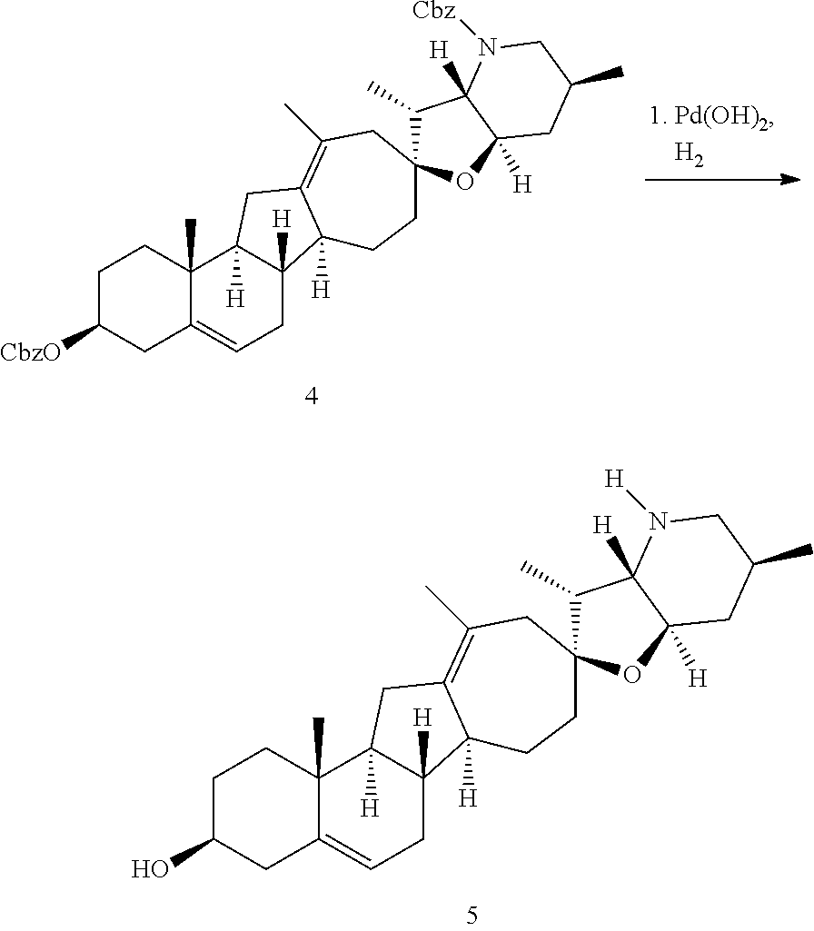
C1C([CbzO])CC2=CCC3([H])C([H])(C2(C)C1)CC1=C(C)CC2(C(C)C4([H])C([H])(O2)CC(C)CN4[Cbz])CCC31[H].C1C(O)CC2=CCC3([H])C([H])(C2(C)C1)CC1=C(C)CC2(C(C)C4([H])C([H])(O2)CC(C)CN4[H])CCC31[H]
